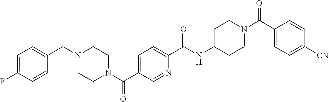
C1([CN])=CC=C(C(N2CCC(NC(C3=CC=C(C(N4CCN(CC5=CC=C(F)C=C5)CC4)=O)C=N3)=O)CC2)=O)C=C1
